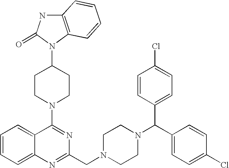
C1=CC=C2C(=C1)C(N1CCC(N3C(=O)NC4=C3C=CC=C4)CC1)=NC(CN1CCN(C(C3=CC=C(Cl)C=C3)C3=CC=C(Cl)C=C3)CC1)=N2
